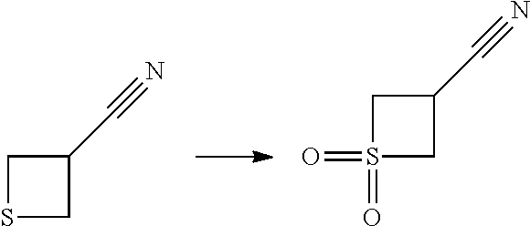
C1SCC1C#N.C1S(=O)(=O)CC1C#N
